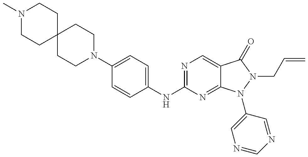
N1(C)CCC2(CC1)CCN(C1=CC=C(NC3=NC=C4C(=N3)N(C3=CN=CN=C3)N(CC=C)C4=O)C=C1)CC2
